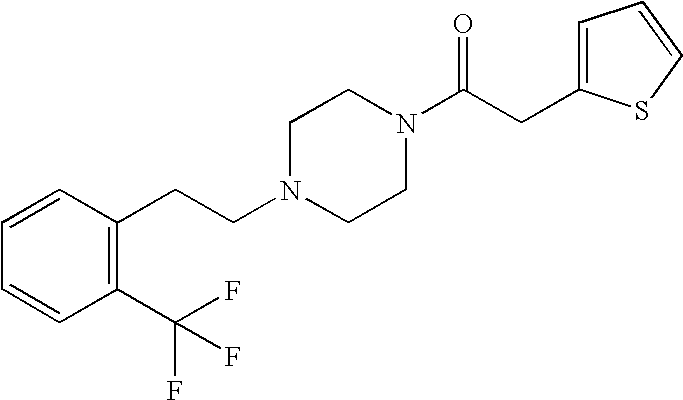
C(N1CCN(C(CC2=CC=CS2)=O)CC1)CC1=C(C(F)(F)F)C=CC=C1
